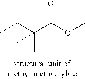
C(C(OC)=O)(C)(CC)C
